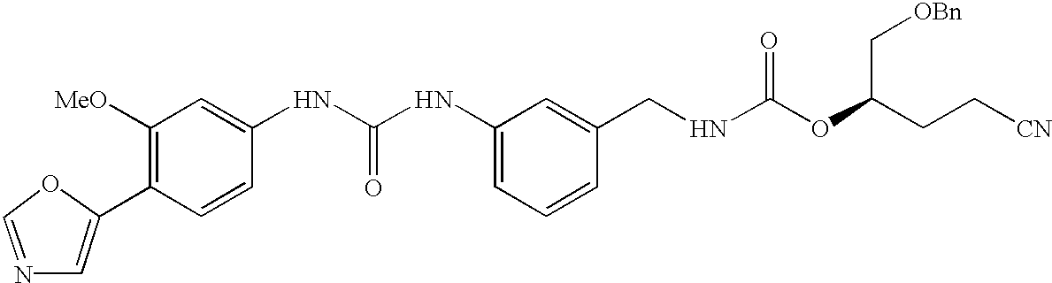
C1=C(C2=C([MeO])C=C(NC(NC3=CC=CC(CNC(OC(CC[CN])C[OBn])=O)=C3)=O)C=C2)OC=N1
